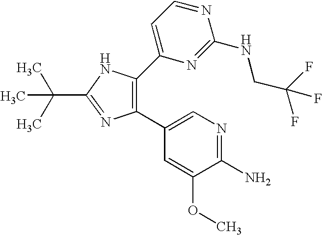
C1(C2=CN=C(N)C(OC)=C2)=C(C2=CC=NC(NCC(F)(F)F)=N2)NC(C(C)(C)C)=N1
